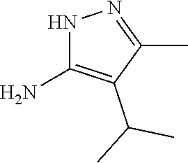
C1(C(C)C)=C(N)NN=C1C
